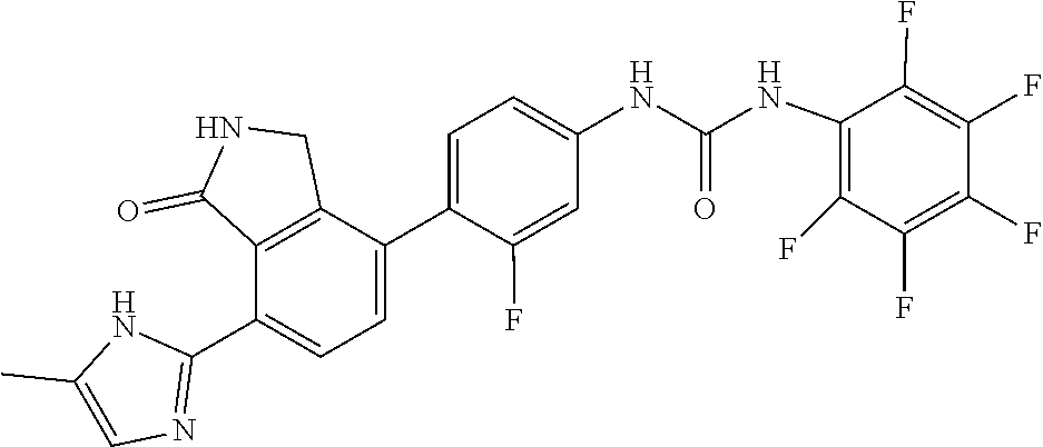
C1=C(C2=CC=C(NC(NC3=C(F)C(F)=C(F)C(F)=C3F)=O)C=C2F)C2=C(C(C3=NC=C(C)N3)=C1)C(=O)NC2
